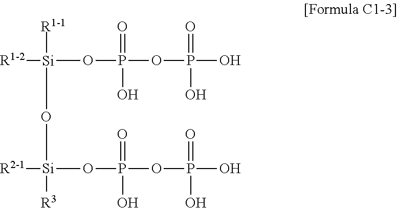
[Si]([R1-2])(OP(=O)(O)OP(=O)(O)O)([R1-1])O[Si]([R2-1])([R3])OP(=O)(O)OP(=O)(O)O
